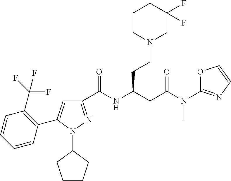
C1(C(NC(CC(=O)N(C2=NC=CO2)C)CCN2CC(F)(F)CCC2)=O)=NN(C2CCCC2)C(C2=C(C(F)(F)F)C=CC=C2)=C1
